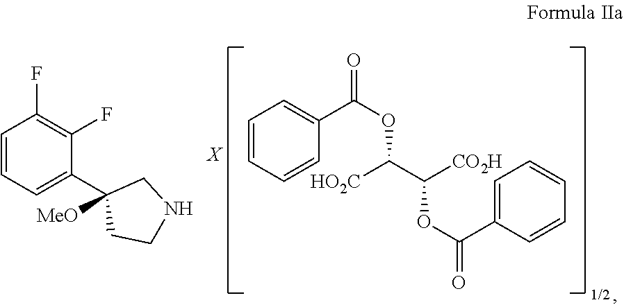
C1=CC=CC(C(OC(C([CO2H])OC(=O)C2=CC=CC=C2)[HO2C])=O)=C1.[X].C1=CC=C(C2([MeO])CCNC2)C(F)=C1F
